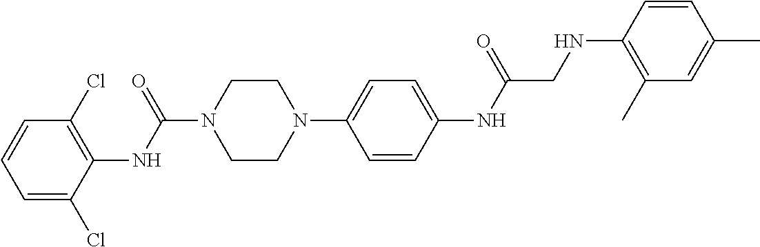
C1=C(Cl)C(NC(N2CCN(C3=CC=C(NC(=O)CNC4=C(C)C=C(C)C=C4)C=C3)CC2)=O)=C(Cl)C=C1
